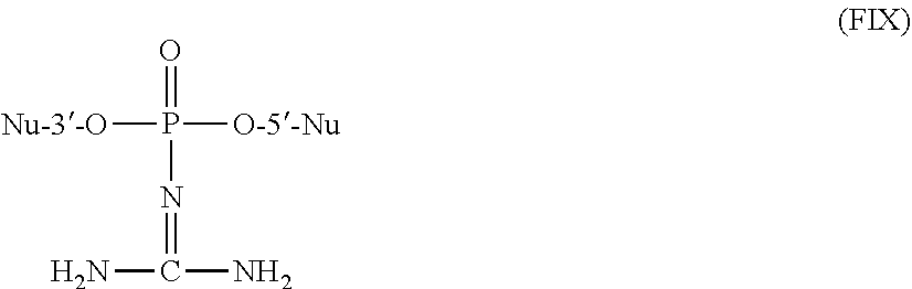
[Nu-3-O]P([O-5-Nu])(=O)N=C(N)N
